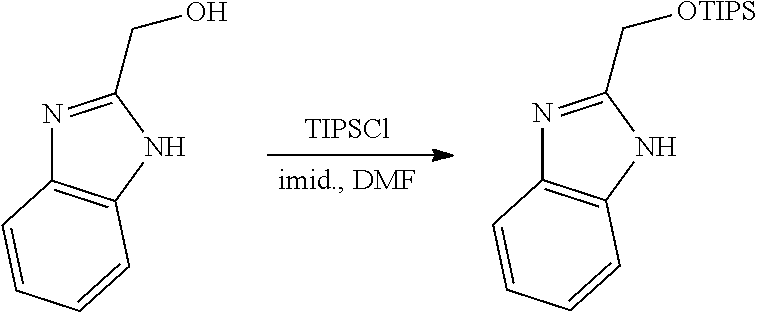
N1=C(CO)NC2=C1C=CC=C2.[TIPSCl].N1=C(C[OTIPS])NC2=C1C=CC=C2
